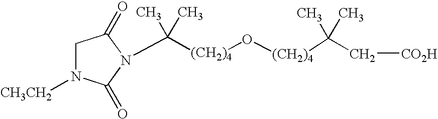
C([(CH2)4]O[(CH2)4]C(C[CO2H])(C)C)(C)(C)N1C(=O)CN([CH3CH2])C1=O
